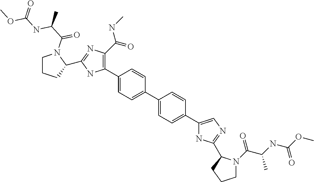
C1(C2=C(C(=O)NC)N=C(C3CCCN3C(C(C)NC(OC)=O)=O)N2)=CC=C(C2=CC=C(C3=CN=C(C4N(C(C(NC(OC)=O)C)=O)CCC4)N3)C=C2)C=C1
